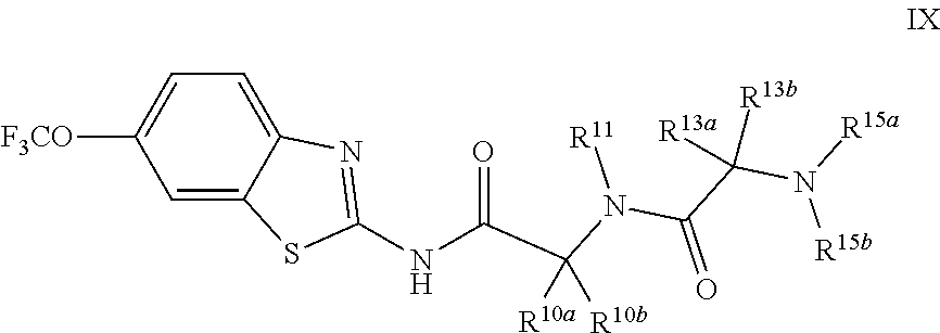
C1=C2C(=CC=C1[F3CO])N=C(NC(C([R10a])([R10b])N([R11])C(C(N([R15a])[R15b])([R13b])[R13a])=O)=O)S2
